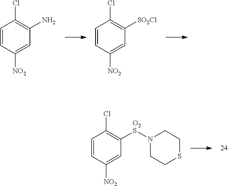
C1=CC([NO2])=CC(N)=C1Cl.C1=CC([NO2])=CC([SO2Cl])=C1Cl.C1=CC([NO2])=CC([O2S]N2CCSCC2)=C1Cl
